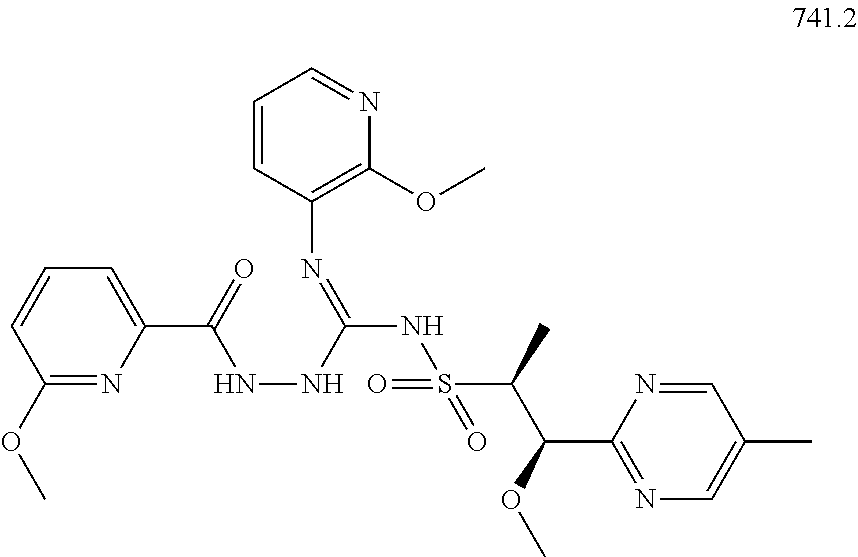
C1(OC)=NC(C(=O)NNC(NS(C(C)C(OC)C2=NC=C(C)C=N2)(=O)=O)=NC2=C(OC)N=CC=C2)=CC=C1
